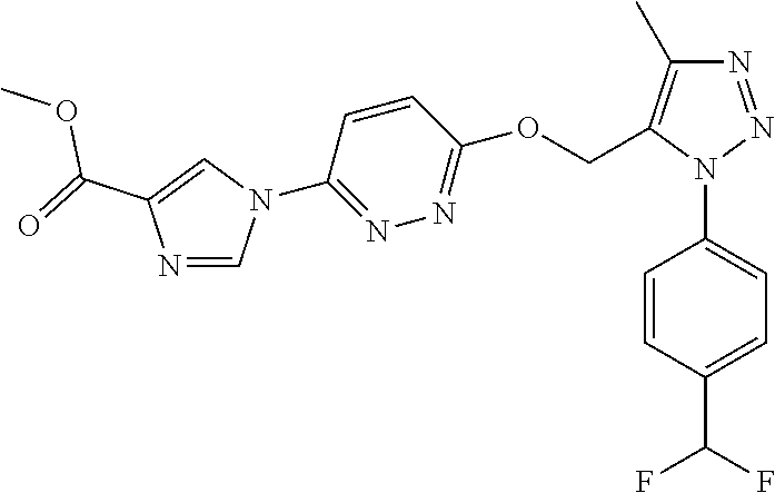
C1=CC(N2N=NC(C)=C2COC2=NN=C(N3C=NC(C(=O)OC)=C3)C=C2)=CC=C1C(F)F
